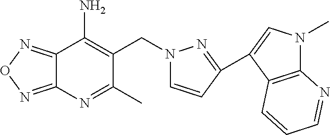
C12=NON=C1C(N)=C(CN1C=CC(C3=CN(C)C4=C3C=CC=N4)=N1)C(C)=N2
